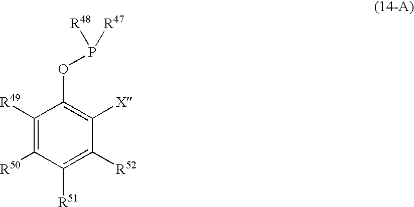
C1([R51])=C([R52])C([X])=C(OP([R47])[R48])C([R49])=C1[R50]
